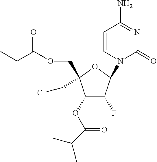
C1(OC(=O)C(C)C)C(F)C(N2C(=O)N=C(N)C=C2)OC1(COC(C(C)C)=O)CCl
